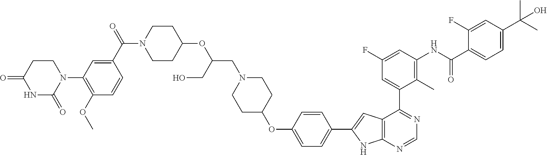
C1CC(=O)NC(=O)N1C1=C(OC)C=CC(C(=O)N2CCC(OC(CN3CCC(OC4=CC=C(C5=CC6=C(N5)N=CN=C6C5=CC(F)=CC(NC(C6=CC=C(C(C)(C)O)C=C6F)=O)=C5C)C=C4)CC3)CO)CC2)=C1
